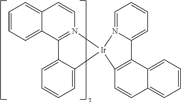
C12=N(C=CC3=CC=CC=C13)[Ir]1(C3=CC=CC=C23)N2=CC=CC=C2C2=C1C=CC1=CC=CC=C21
